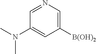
C1=NC=C([B(OH)2])C=C1N(C)C
